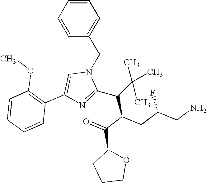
C1=CC=CC(CN2C=C(C3=C(OC)C=CC=C3)N=C2C(C(C(=O)C2CCCO2)CC(CN)F)C(C)(C)C)=C1
